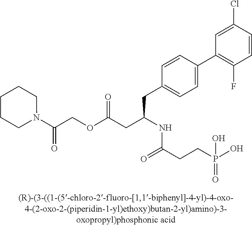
N1(C(COC(CC(NC(CCP(O)(=O)O)=O)CC2=CC=C(C3=C(F)C=CC(Cl)=C3)C=C2)=O)=O)CCCCC1
